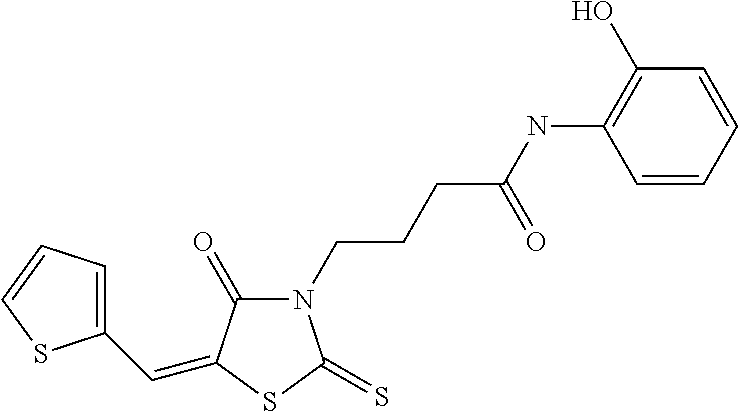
C1(C=C2C(=O)N(CCCC(NC3=C(O)C=CC=C3)=O)C(=S)S2)=CC=CS1
